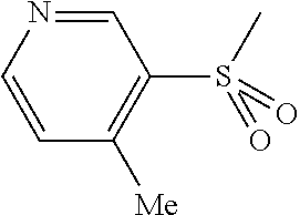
C1=NC=CC([Me])=C1S(C)(=O)=O
